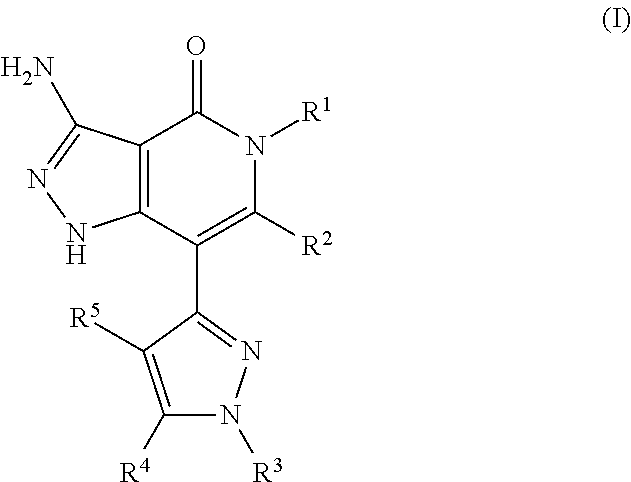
C12=C(C(C3=NN([R3])C([R4])=C3[R5])=C([R2])N([R1])C1=O)NN=C2N
